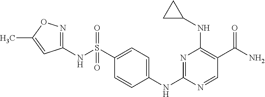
N1=C(NC2=CC=C(S(NC3=NOC(C)=C3)(=O)=O)C=C2)N=CC(C(N)=O)=C1NC1CC1
